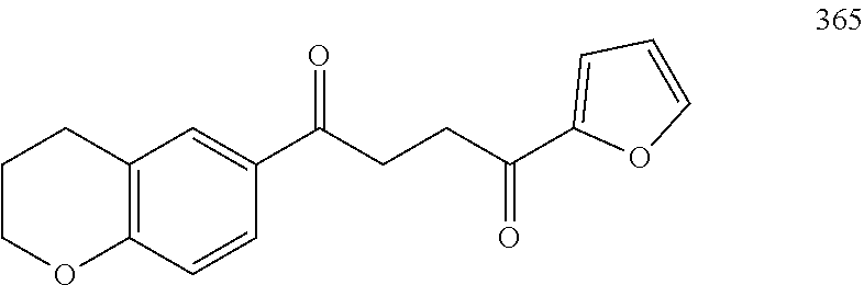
C12=C(C=CC(C(CCC(C3=CC=CO3)=O)=O)=C1)OCCC2
